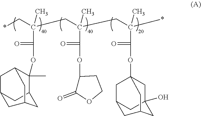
C1C2CC3C(C)(OC(C(C*)(CC(CC(*)(C(OC45CC6CC(O)(C4)CC(C6)C5)=O)C)(C(OC4C(=O)OCC4)=O)C)C)=O)C1CC(C2)C3
